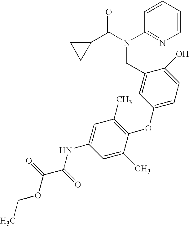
C1=C(NC(C(OCC)=O)=O)C=C(C)C(OC2=CC=C(O)C(CN(C(C3CC3)=O)C3=NC=CC=C3)=C2)=C1C
